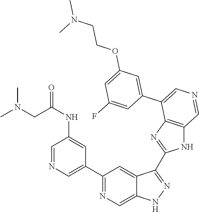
C1(C2=CN=CC(NC(=O)CN(C)C)=C2)=NC=C2C(=C1)C(C1=NC3=C(N1)C=NC=C3C1=CC(OCCN(C)C)=CC(F)=C1)=NN2
